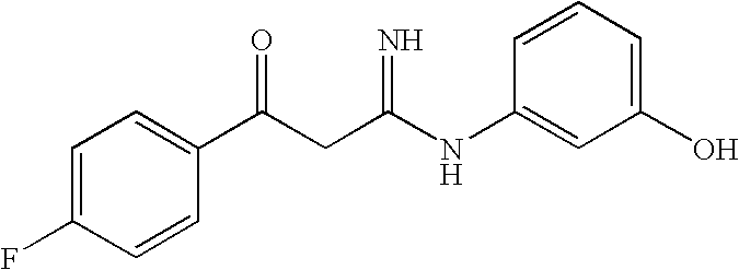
C1=C(F)C=CC(C(CC(NC2=CC(O)=CC=C2)=N)=O)=C1
